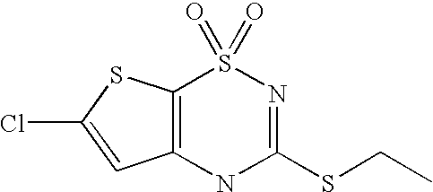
C12=C(SC(Cl)=C1)S(=O)(=O)N=C(SCC)N2
